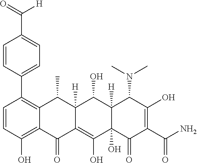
C1=CC(O)=C2C(=C1C1=CC=C(C(=O)[H])C=C1)C(C)C1([H])C(=C(O)C3(O)C([H])(C1O)C(N(C)C)C(O)=C(C(N)=O)C3=O)C2=O
